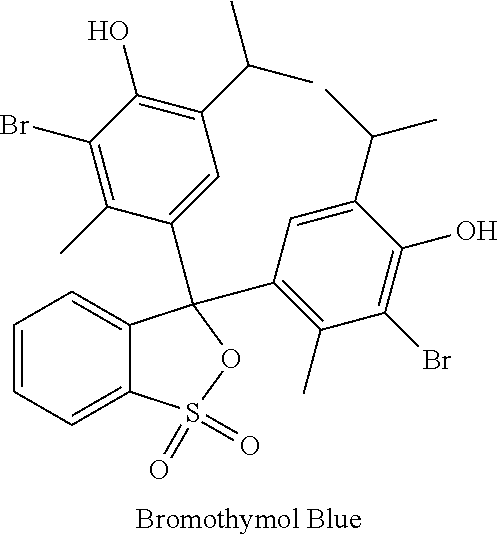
C1=CC=C2C(=C1)C(C1=CC(C(C)C)=C(O)C(Br)=C1C)(C1=C(C)C(Br)=C(O)C(C(C)C)=C1)OS2(=O)=O
